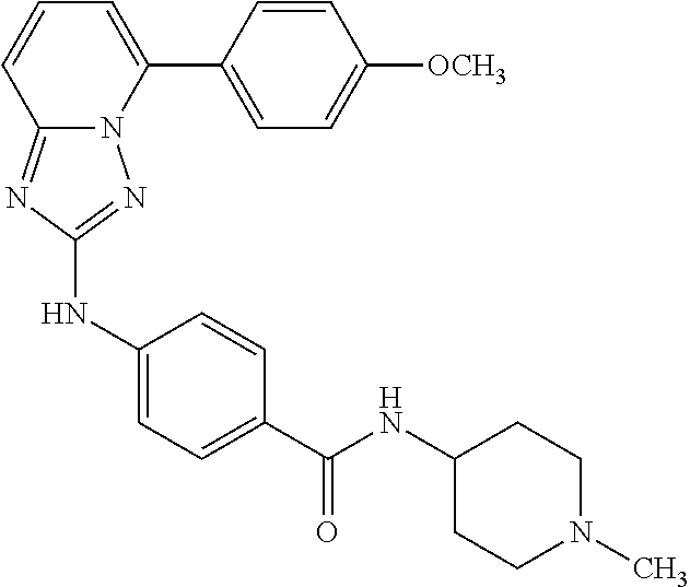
C1=CC(C2=CC=CC3=NC(NC4=CC=C(C(=O)NC5CCN(C)CC5)C=C4)=NN23)=CC=C1[OCH3]
